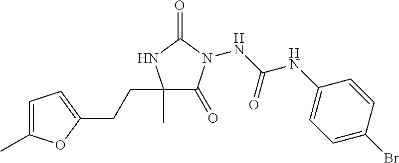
C1(C)(CCC2=CC=C(C)O2)C(=O)N(NC(NC2=CC=C(Br)C=C2)=O)C(=O)N1
